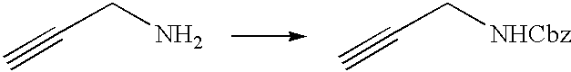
C#CCN.C#CC[NHCbz]
